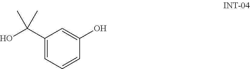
C1(C(O)(C)C)=CC=CC(O)=C1
